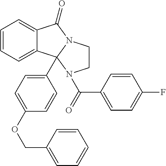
C1=CC=C2C(=C1)C(=O)N1CCN(C(=O)C3=CC=C(F)C=C3)C21C1=CC=C(OCC2=CC=CC=C2)C=C1
